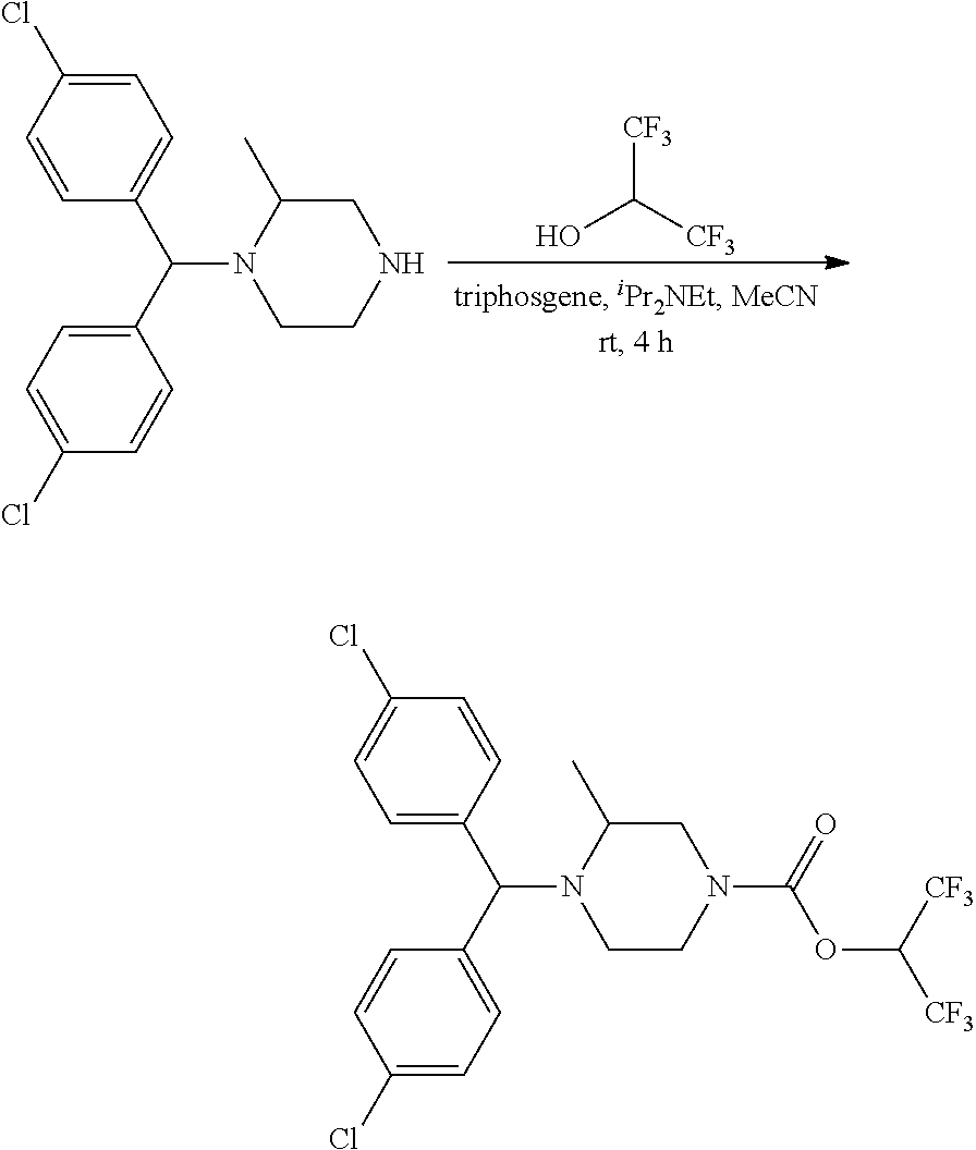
C(N1CCNCC1C)(C1=CC=C(Cl)C=C1)C1=CC=C(Cl)C=C1.[CF3]C(O)[CF3].C(N1CCN(C(OC([CF3])[CF3])=O)CC1C)(C1=CC=C(Cl)C=C1)C1=CC=C(Cl)C=C1
